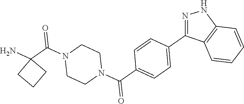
NC1(C(N2CCN(C(=O)C3=CC=C(C4=NNC5=C4C=CC=C5)C=C3)CC2)=O)CCC1
